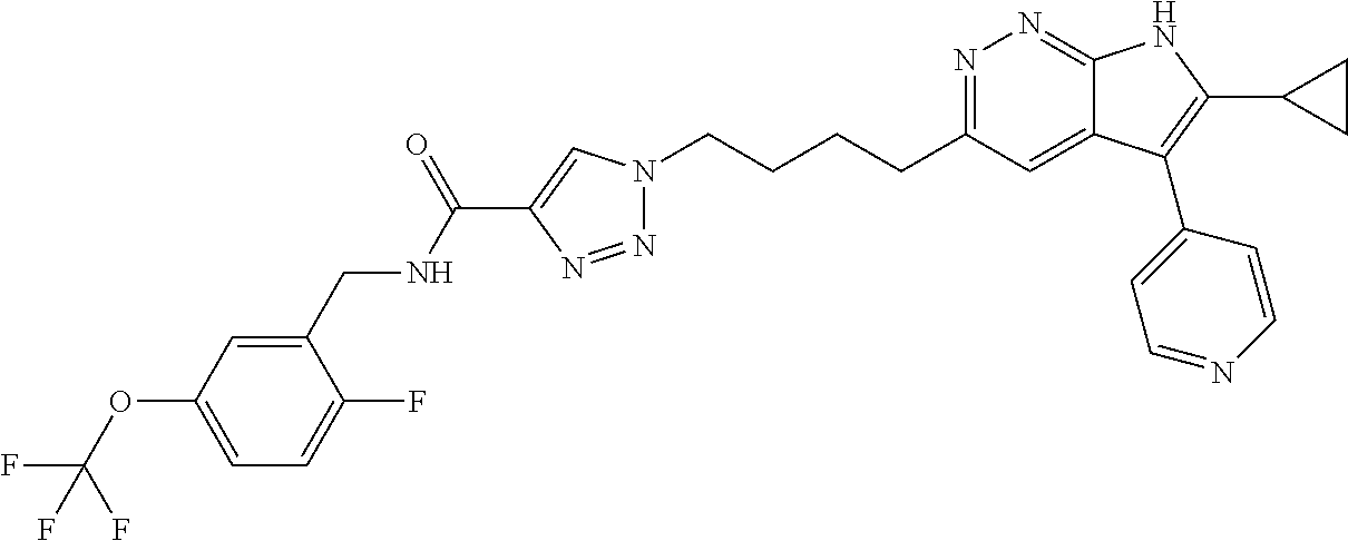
N1=C(CCCCN2N=NC(C(NCC3=CC(OC(F)(F)F)=CC=C3F)=O)=C2)C=C2C(=N1)NC(C1CC1)=C2C1=CC=NC=C1
